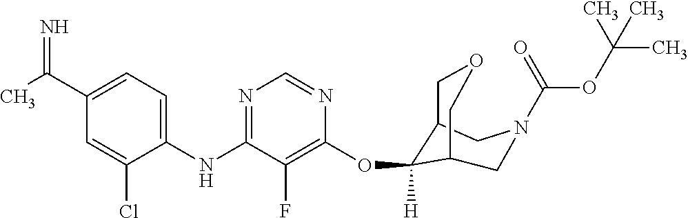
C1(NC2=NC=NC(OC3([H])C4COCC3CN(C(OC(C)(C)C)=O)C4)=C2F)=CC=C(C(C)=N)C=C1Cl
